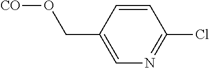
C1=CC(CO[CO])=CN=C1Cl
